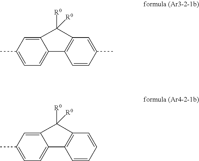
C1=C(C)C=C2C(=C1)C1=C(C=C(C)C=C1)C2([R0])[R0].C1=C(C)C=C2C(=C1)C1=C(C=CC=C1)C2([R0])[R0]
